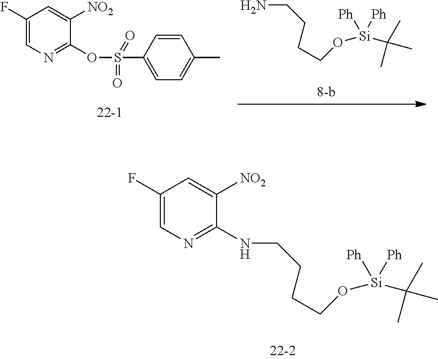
C1(F)=CN=C(NCCCCO[Si](C(C)(C)C)([Ph])[Ph])C([NO2])=C1.C(CCCO[Si](C(C)(C)C)([Ph])[Ph])N.C1(F)=CN=C(OS(C2=CC=C(C)C=C2)(=O)=O)C([NO2])=C1
